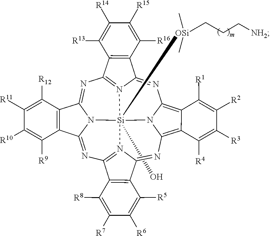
N1=C2N3=C(N=C4N5C(=NC6=N7C(=NC8=C9C(=C1N8[Si]753(O)[OSi](CCC[NH2])(C)C)C([R1])=C([R2])C([R3])=C9[R4])C1=C6C([R8])=C([R7])C([R6])=C1[R5])C1=C4C([R12])=C([R11])C([R10])=C1[R9])C1=C2C([R16])=C([R15])C([R14])=C1[R13]
